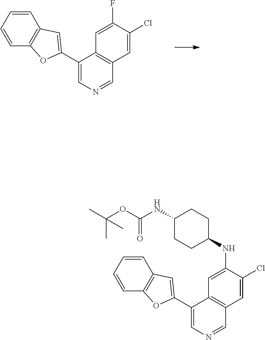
C1=C(F)C(Cl)=CC2=C1C(C1=CC3=C(O1)C=CC=C3)=CN=C2.C1=C(NC2CCC(NC(OC(C)(C)C)=O)CC2)C(Cl)=CC2=C1C(C1=CC3=C(O1)C=CC=C3)=CN=C2
